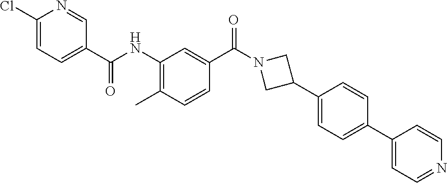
CC1=C(NC(C2=CC=C(Cl)N=C2)=O)C=C(C(N2CC(C3=CC=C(C4=CC=NC=C4)C=C3)C2)=O)C=C1
